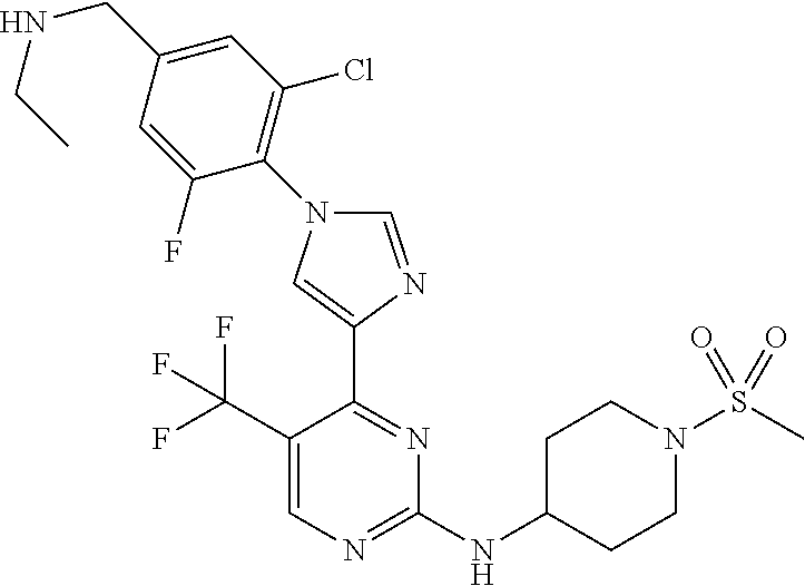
C1=NC(C2=NC(NC3CCN(S(C)(=O)=O)CC3)=NC=C2C(F)(F)F)=CN1C1=C(Cl)C=C(CNCC)C=C1F
